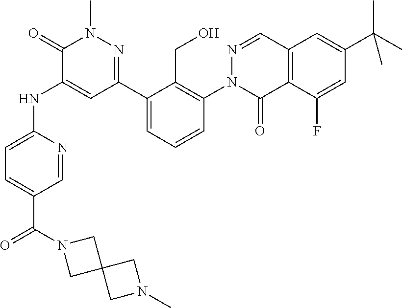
C1=NC(NC2=CC(C3=CC=CC(N4C(=O)C5=C(C=N4)C=C(C(C)(C)C)C=C5F)=C3CO)=NN(C)C2=O)=CC=C1C(N1CC2(C1)CN(C)C2)=O
